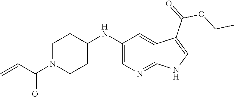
C1N(C(C=C)=O)CCC(NC2=CN=C3C(=C2)C(C(=O)OCC)=CN3)C1
